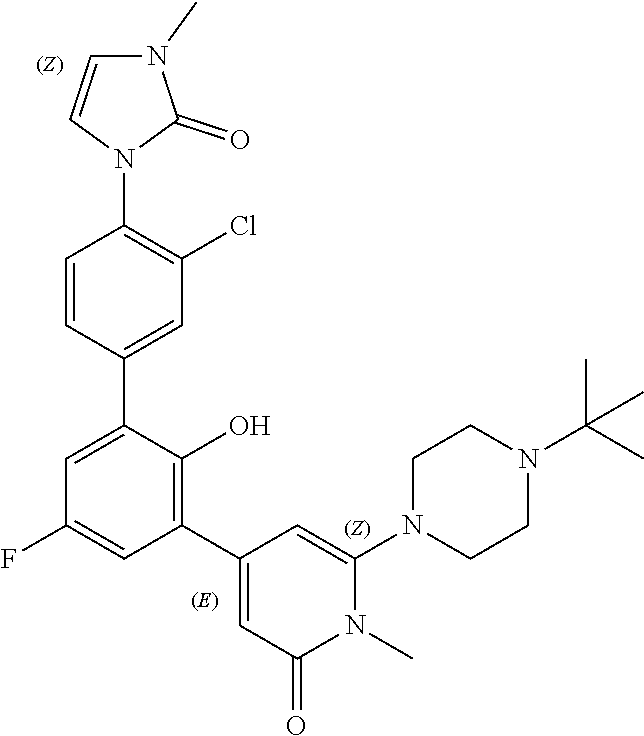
C1=C(C2=CC(Cl)=C(N3C(=O)N(C)C=C3)C=C2)C(O)=C(C2=CC(=O)N(C)C(N3CCN(C(C)(C)C)CC3)=C2)C=C1F
